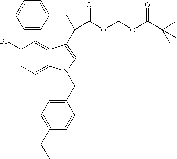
C1=C(Br)C=C2C(=C1)N(CC1=CC=C(C(C)C)C=C1)C=C2C(CC1=CC=CC=C1)C(OCOC(C(C)(C)C)=O)=O
